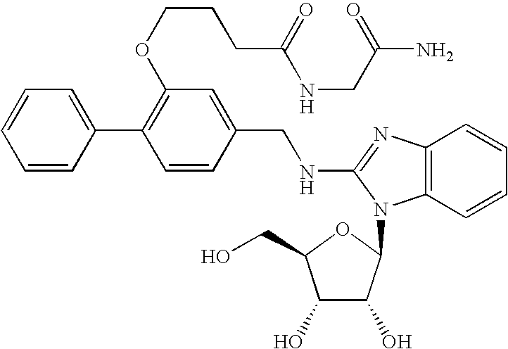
C(NC1=NC2=C(N1C1C(O)C(O)C(CO)O1)C=CC=C2)C1=CC(OCCCC(NCC(=O)N)=O)=C(C2=CC=CC=C2)C=C1
